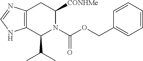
C12=C(C(C(C)C)N(C(OCC3=CC=CC=C3)=O)C([CONHMe])C1)NC=N2
